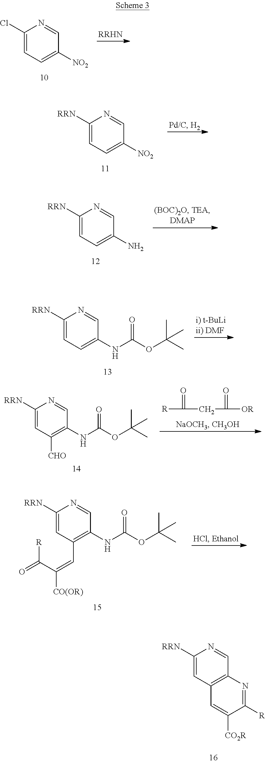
C1(Cl)=CC=C([NO2])C=N1.C1([RRN])=CC=C([NO2])C=N1.C1([RRN])=CC=C(N)C=N1.C1([RRN])=CC=C(NC(OC(C)(C)C)=O)C=N1.[R]C(CC([OR])=O)=O.C1([RRN])=CC([CHO])=C(NC(OC(C)(C)C)=O)C=N1.C1([RRN])=CC(C=C(C(=O)[R])[CO(OR)])=C(NC(OC(C)(C)C)=O)C=N1.C1([RRN])=CC2=C(C=N1)N=C([R])C([CO2R])=C2
